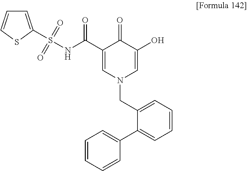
C1(C(NS(=O)(=O)C2=CC=CS2)=O)=CN(CC2=CC=CC=C2C2=CC=CC=C2)C=C(O)C1=O
